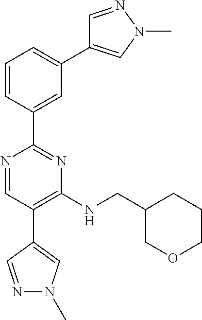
N1=CC(C2=CN(C)N=C2)=C(NCC2COCCC2)N=C1C1=CC(C2=CN(C)N=C2)=CC=C1
